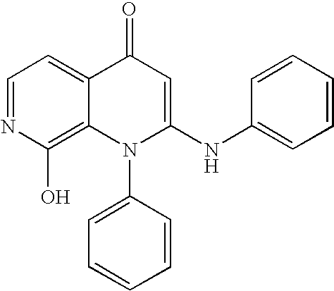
C1=NC(O)=C2C(=C1)C(=O)C=C(NC1=CC=CC=C1)N2C1=CC=CC=C1
